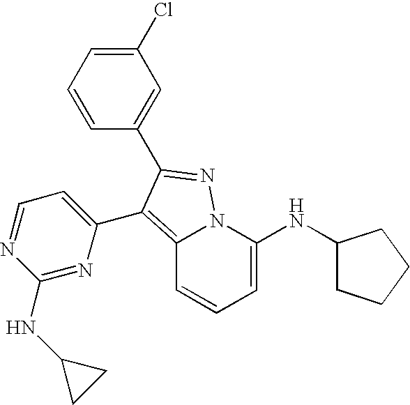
C1=C(NC2CCCC2)N2C(=C(C3=CC=NC(NC4CC4)=N3)C(C3=CC(Cl)=CC=C3)=N2)C=C1
